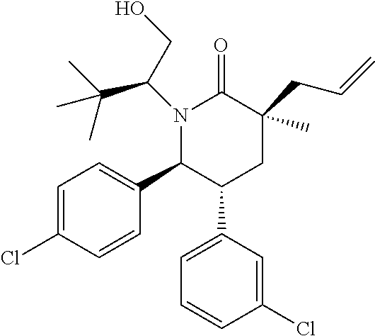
N1(C(CO)C(C)(C)C)C(C2=CC=C(Cl)C=C2)C(C2=CC=CC(Cl)=C2)CC(CC=C)(C)C1=O
